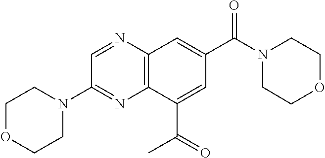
C12=C(C(C(=O)C)=CC(C(N3CCOCC3)=O)=C1)N=C(N1CCOCC1)C=N2
